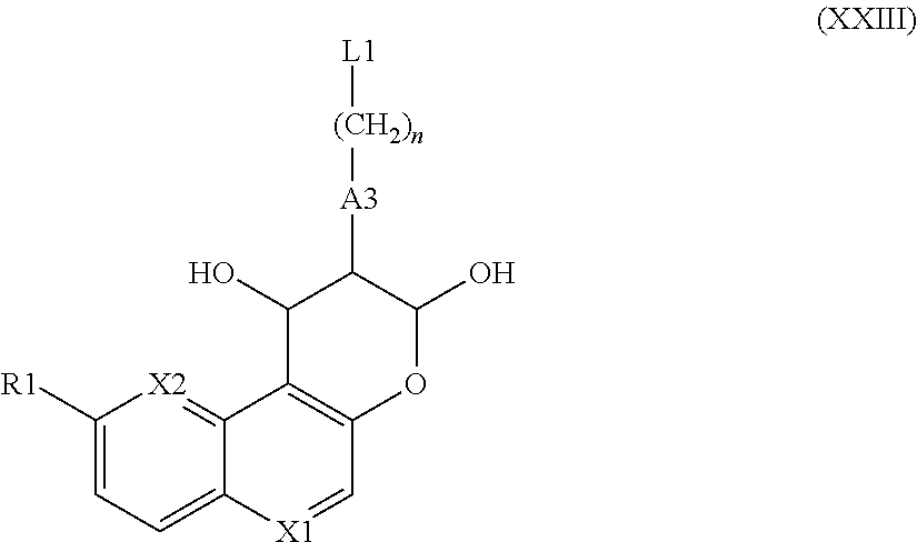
C1([R1])=CC=C2C(=[X2]1)C1=C(C=[X1]2)OC(O)C([A3][(CH2)n][L1])C1O
